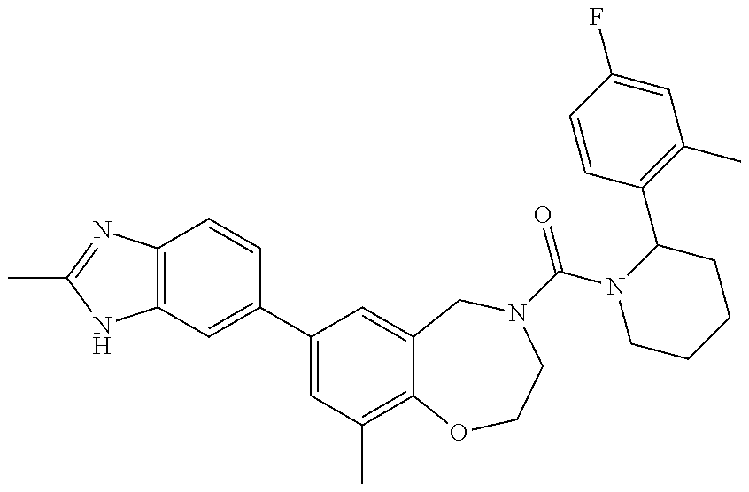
C12=C(N=C(C)N1)C=CC(C1=CC(C)=C3C(=C1)CN(C(N1CCCCC1C1=C(C)C=C(F)C=C1)=O)CCO3)=C2
